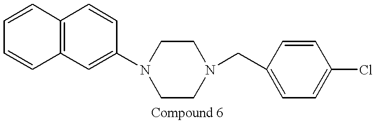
C1=CC2=C(C=C1)C=CC(N1CCN(CC3=CC=C(Cl)C=C3)CC1)=C2
